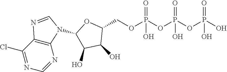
C1(Cl)=NC=NC2=C1N=CN2C1C(O)C(O)C(COP(OP(OP(O)(=O)O)(=O)O)(=O)O)O1
